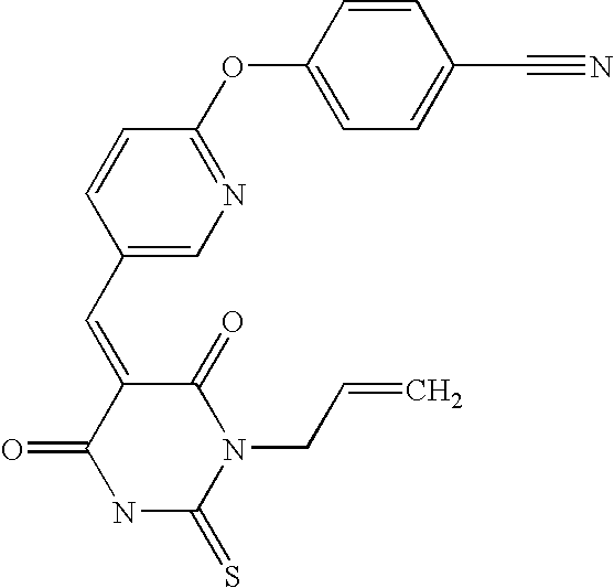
C1=CC(C=C2C(=O)NC(=S)N(CC=C)C2=O)=CN=C1OC1=CC=C(C#N)C=C1
